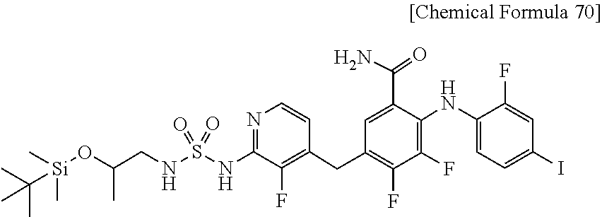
S(=O)(=O)(NC1=NC=CC(CC2=C(F)C(F)=C(NC3=CC=C(I)C=C3F)C(C(N)=O)=C2)=C1F)NCC(O[Si](C)(C(C)(C)C)C)C
